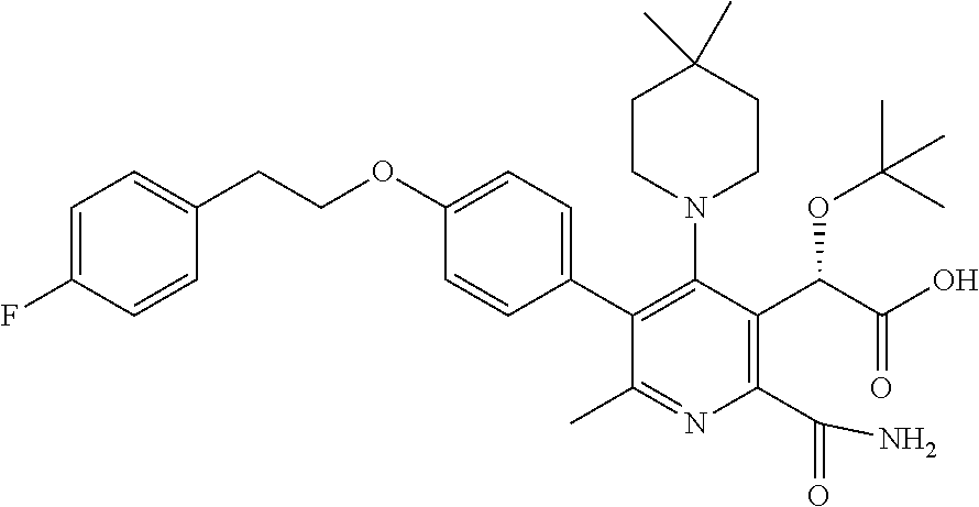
C1(C2=C(N3CCC(C)(C)CC3)C(C(C(O)=O)OC(C)(C)C)=C(C(=O)N)N=C2C)=CC=C(OCCC2=CC=C(F)C=C2)C=C1
